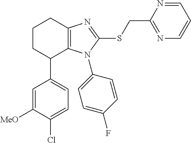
C1CC(C2=CC=C(Cl)C([MeO])=C2)C2=C(C1)N=C(SCC1=NC=CC=N1)N2C1=CC=C(F)C=C1
